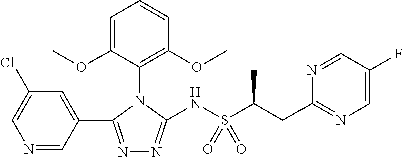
N1=CC(C2=NN=C(NS(=O)(C(CC3=NC=C(F)C=N3)C)=O)N2C2=C(OC)C=CC=C2OC)=CC(Cl)=C1
